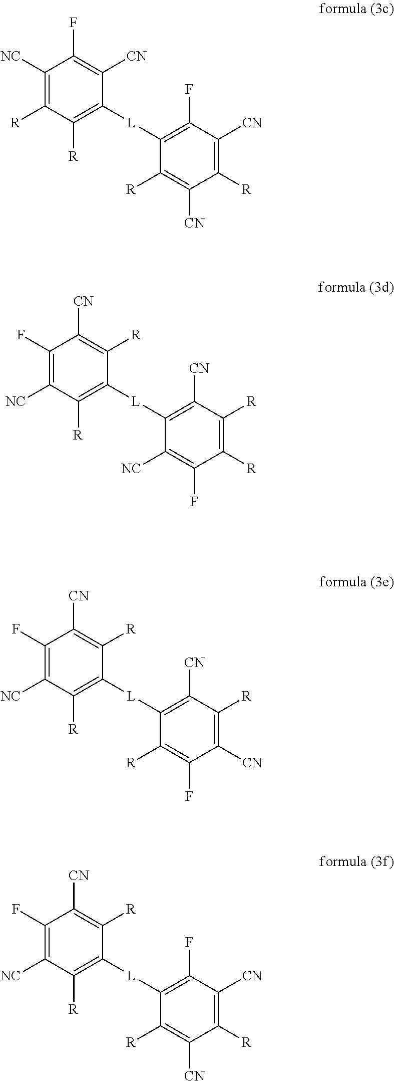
C1([NC])=C([R])C([R])=C([L]C2=C(F)C([CN])=C([R])C([CN])=C2[R])C([CN])=C1F.C1(F)=C([NC])C([R])=C([L]C2=C([CN])C([R])=C([R])C(F)=C2[NC])C([R])=C1[CN].C1(F)=C([NC])C([R])=C([L]C2=C([CN])C([R])=C([CN])C(F)=C2[R])C([R])=C1[CN].C1(F)=C([NC])C([R])=C([L]C2=C(F)C([CN])=C([R])C([CN])=C2[R])C([R])=C1[CN]
